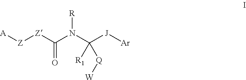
[Z]([Z]C(N(C([J][Ar])([Q][W])[R1])[R])=O)[A]
